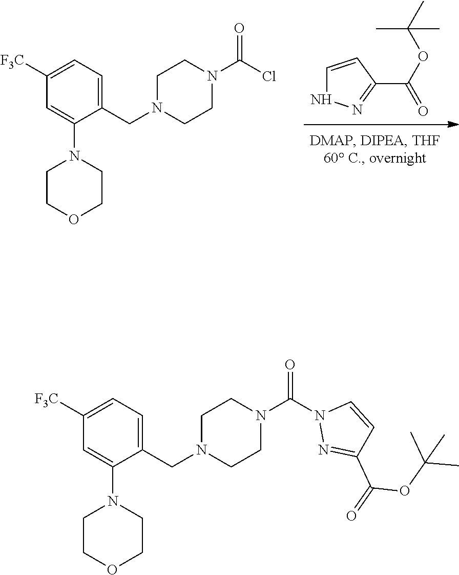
C1=CC(C(=O)OC(C)(C)C)=NN1.C1=C(N2CCOCC2)C(CN2CCN(C(Cl)=O)CC2)=CC=C1[F3C].C1=C(N2CCOCC2)C(CN2CCN(C(N3N=C(C(OC(C)(C)C)=O)C=C3)=O)CC2)=CC=C1[F3C]
